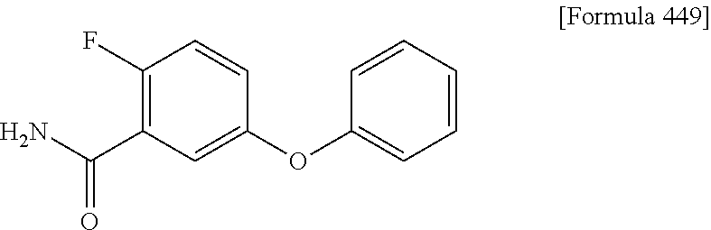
C1(F)=C(C(N)=O)C=C(OC2=CC=CC=C2)C=C1
